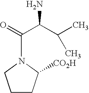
C1CC([CO2H])N(C(=O)C(C(C)C)N)C1
